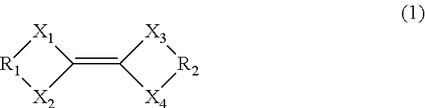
[X1]1[R1][X2]C1=C1[X4][R2][X3]1
